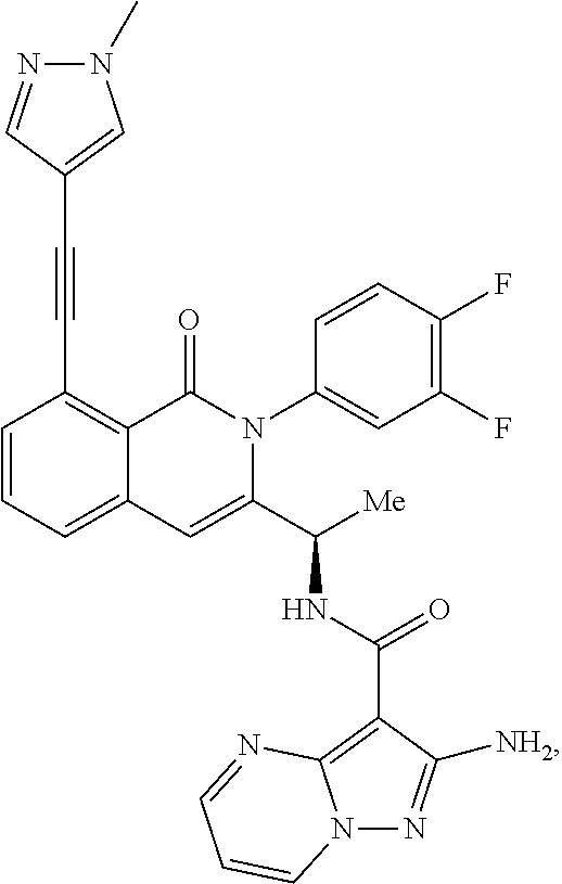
C1(C#CC2=CN(C)N=C2)=C2C(=CC=C1)C=C(C([Me])NC(C1=C3N(N=C1[NH2])C=CC=N3)=O)N(C1=CC(F)=C(F)C=C1)C2=O
